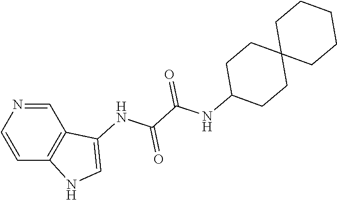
C1(NC(C(NC2=CNC3=C2C=NC=C3)=O)=O)CCC2(CC1)CCCCC2
